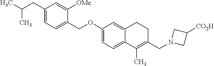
C1=C([OMe])C(COC2=CC=C3C(=C2)CCC(CN2CC([CO2H])C2)=C3C)=CC=C1CC(C)C
